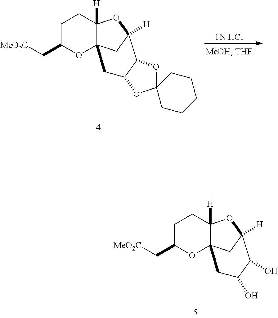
C12([H])C3(CC([H])(O1)C1OC4(OC1C3)CCCCC4)OC(C[MeO2C])CC2.[1N HCl].C12([H])C3(CC([H])(O1)C(O)C(O)C3)OC(C[MeO2C])CC2
